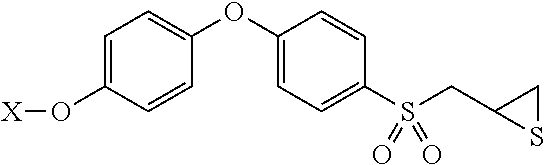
C1=C(O[X])C=CC(OC2=CC=C(S(CC3CS3)(=O)=O)C=C2)=C1
